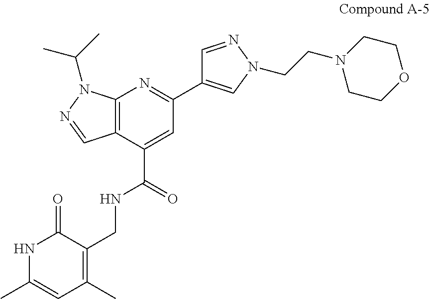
C12=C(C=NN1C(C)C)C(C(=O)NCC1=C(C)C=C(C)NC1=O)=CC(C1=CN(CCN3CCOCC3)N=C1)=N2
